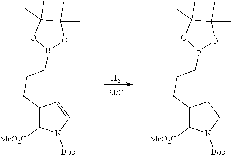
[Pd/C].[H2].C1(CCCB2OC(C)(C)C(C)(C)O2)=C([MeO2C])N([Boc])C=C1.C1(CCCB2OC(C)(C)C(C)(C)O2)C([MeO2C])N([Boc])CC1
